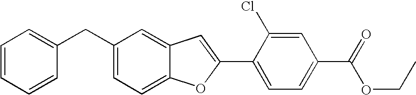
C1(C2=CC3=CC(CC4=CC=CC=C4)=CC=C3O2)=CC=C(C(=O)OCC)C=C1Cl
